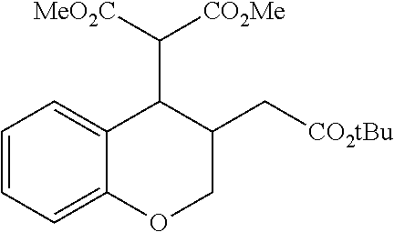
C1=CC=C2C(=C1)C(C([MeO2C])[CO2Me])C(C[CO2tBu])CO2
